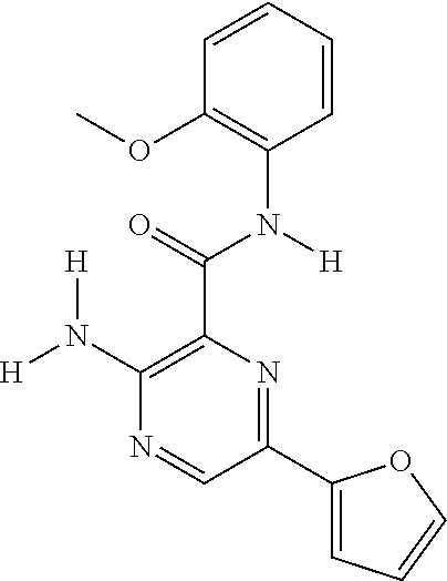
C1(OC)=C(N(C(C2=C(N([H])[H])N=CC(C3=CC=CO3)=N2)=O)[H])C=CC=C1
